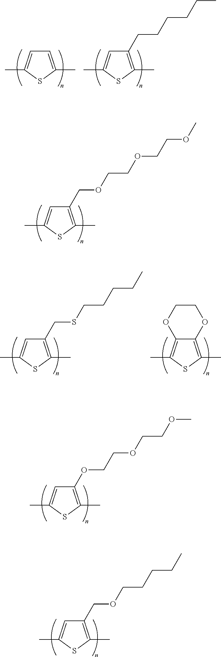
C1(COCCOCCOC)=C(C)SC(C)=C1.C1(OCCOCCOC)=C(C)SC(C)=C1.C1(COCCCCC)=C(C)SC(C)=C1.C1=C(C)SC(C)=C1.C1(CCCCCC)=C(C)SC(C)=C1.C1(CSCCCCC)=C(C)SC(C)=C1.C12=C(C)SC(C)=C1OCCO2
